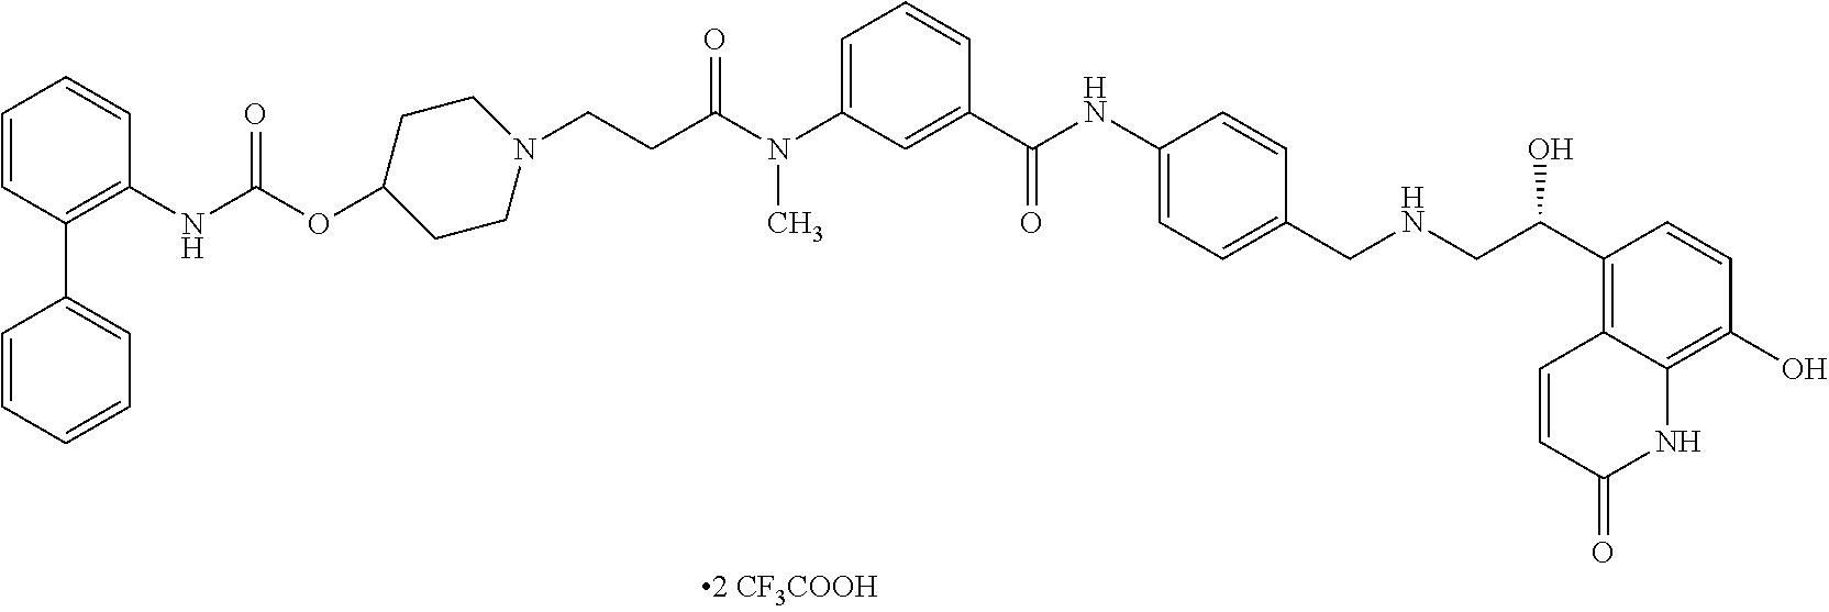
C1=CC(C2=CC=CC=C2)=C(NC(OC2CCN(CCC(N(C3=CC=CC(C(NC4=CC=C(CNCC(C5=C6C(=C(O)C=C5)NC(=O)C=C6)O)C=C4)=O)=C3)C)=O)CC2)=O)C=C1
